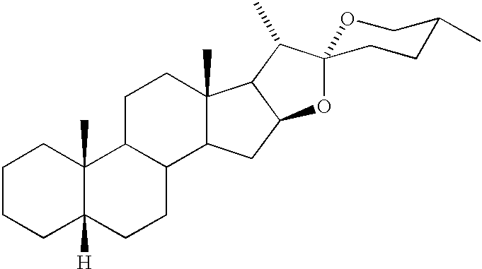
C1CCC2([H])C(C)(C1)C1C(CC2)C2C(C)(CC1)C1C(C2)OC2(C1C)OCC(C)CC2
